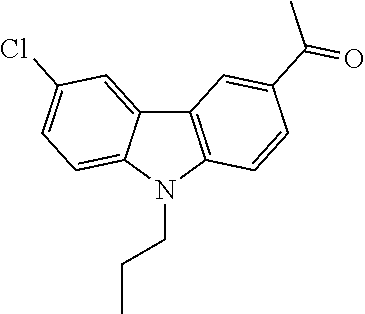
C12=C(N(CCC)C3=CC=C(Cl)C=C13)C=CC(C(C)=O)=C2
